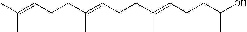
C(C(=CCCC(=CCCC(O)C)C)C)CC=C(C)C
